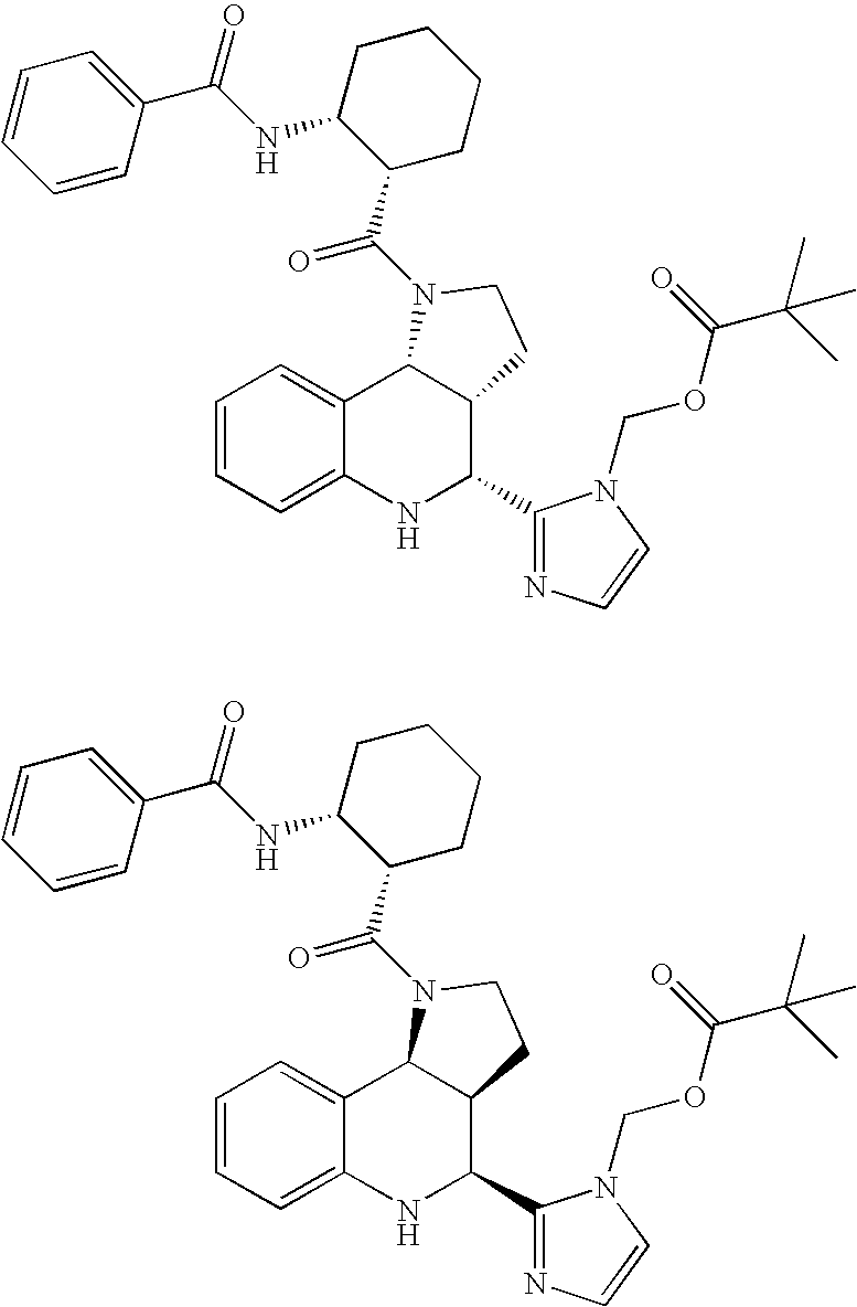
C1=CC=C2C(=C1)C1C(C(C3=NC=CN3COC(=O)C(C)(C)C)N2)CCN1C(=O)C1CCCCC1NC(C1=CC=CC=C1)=O.C1=CC=C2C(=C1)C1C(C(C3=NC=CN3COC(=O)C(C)(C)C)N2)CCN1C(=O)C1CCCCC1NC(C1=CC=CC=C1)=O
